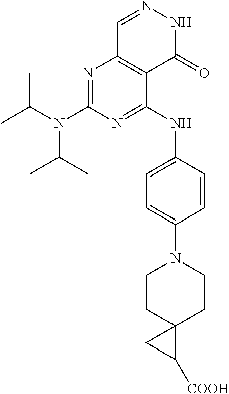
CC(N(C(C)C)C1=NC2=C(C(NC3=CC=C(N4CCC5(CC4)C([COOH])C5)C=C3)=N1)C(=O)NN=C2)C
